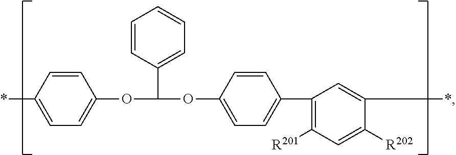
C1=CC(*)=CC=C1OC(C1=CC=CC=C1)OC1=CC=C(C2=C([R201])C=C([R202])C(*)=C2)C=C1
